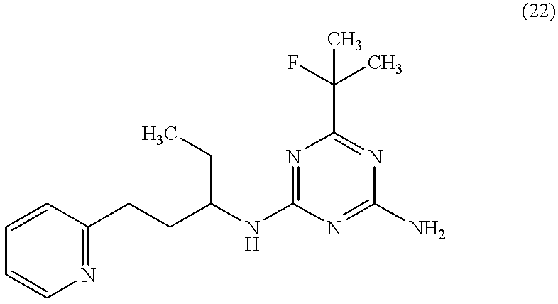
C1=CC=CN=C1CCC(NC1=NC(C(C)(F)C)=NC(N)=N1)CC
